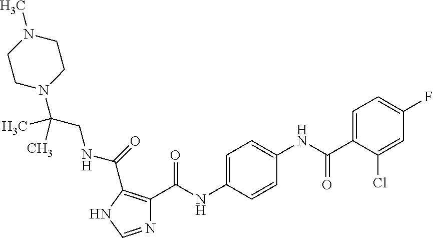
N1=CNC(C(NCC(N2CCN(C)CC2)(C)C)=O)=C1C(NC1=CC=C(NC(C2=CC=C(F)C=C2Cl)=O)C=C1)=O
